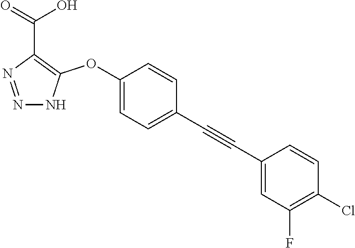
C1(OC2=C(C(=O)O)N=NN2)=CC=C(C#CC2=CC(F)=C(Cl)C=C2)C=C1
